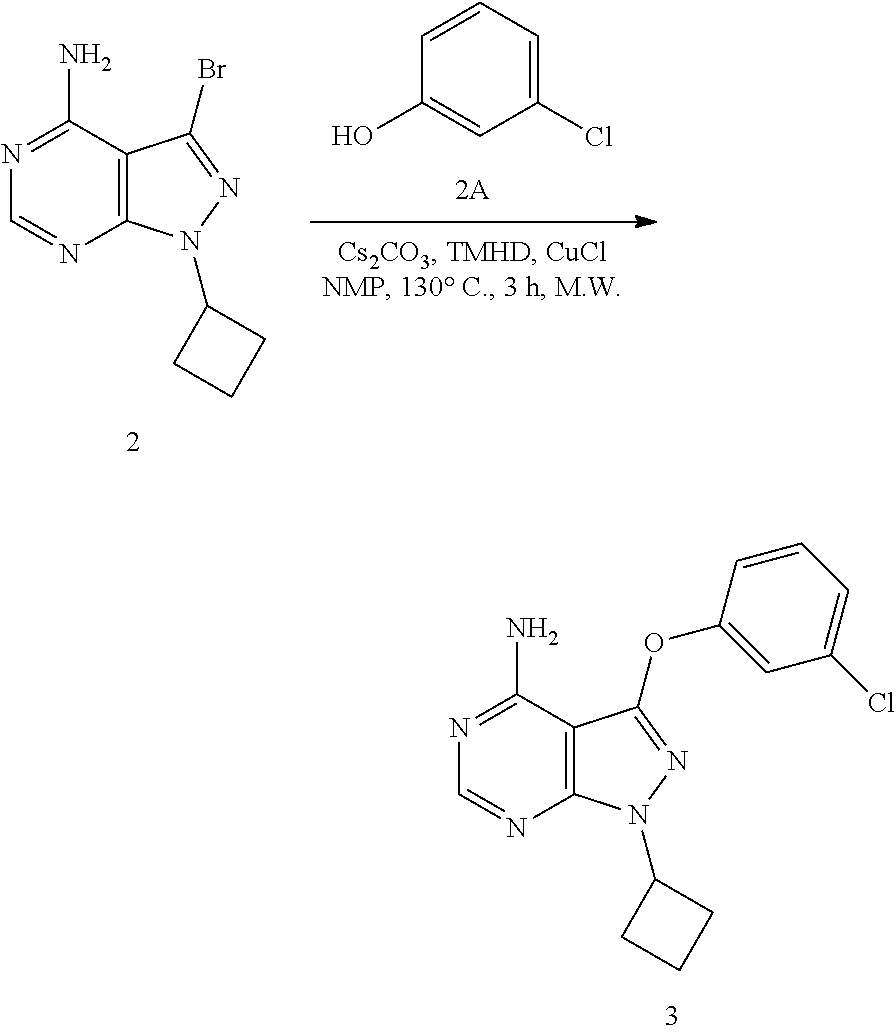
OC1=CC(Cl)=CC=C1.N1(C2CCC2)N=C(Br)C2=C1N=CN=C2N.N1(C2CCC2)N=C(OC2=CC(Cl)=CC=C2)C2=C1N=CN=C2N
